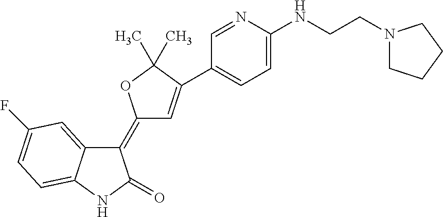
C1(=C2C=C(C3=CC=C(NCCN4CCCC4)N=C3)C(C)(C)O2)C2=CC(F)=CC=C2NC1=O
